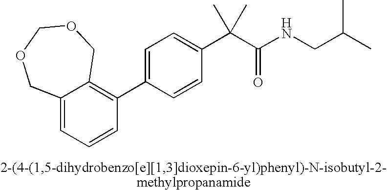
C12=CC=CC(C3=CC=C(C(C(NCC(C)C)=O)(C)C)C=C3)=C1COCOC2
